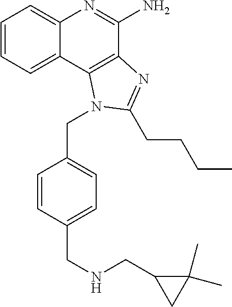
C1=CC=C2C(=C1)N=C(N)C1=C2N(CC2=CC=C(CNCC3C(C)(C)C3)C=C2)C(CCCC)=N1
